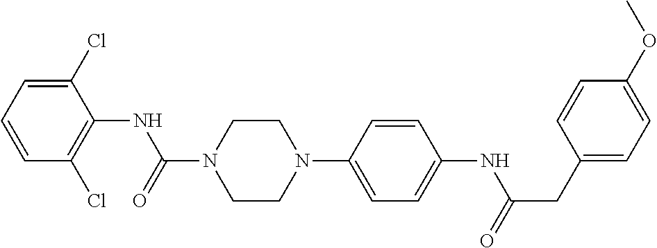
C1(Cl)=CC=CC(Cl)=C1NC(N1CCN(C2=CC=C(NC(CC3=CC=C(OC)C=C3)=O)C=C2)CC1)=O
